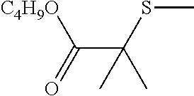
[C4H9O]C(=O)C(SC)(C)C
